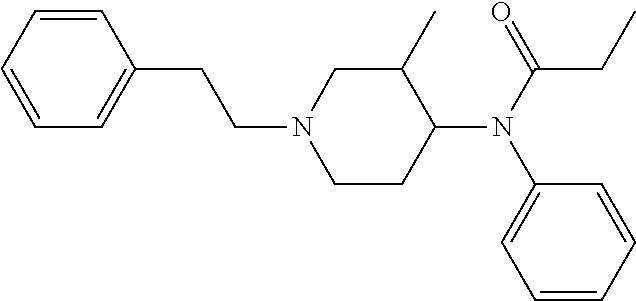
C1=CC=CC(CCN2CCC(N(C(CC)=O)C3=CC=CC=C3)C(C)C2)=C1
